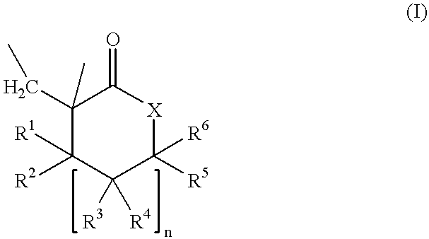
C1(CC)(C)C([R2])([R1])C([R4])([R3])C([R5])([R6])[X]C1=O
